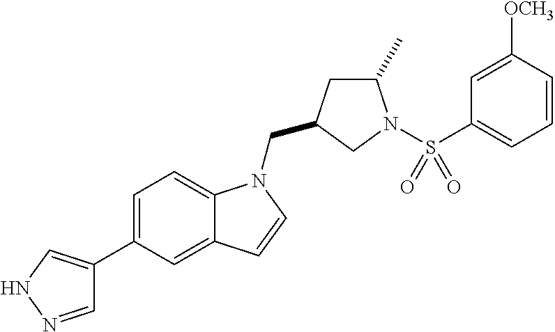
C1=NNC=C1C1=CC=C2C(=C1)C=CN2CC1CC(C)N(S(C2=CC=CC([OCH3])=C2)(=O)=O)C1
